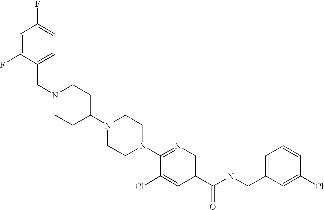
C(N1CCC(N2CCN(C3=NC=C(C(NCC4=CC=CC(Cl)=C4)=O)C=C3Cl)CC2)CC1)C1=CC=C(F)C=C1F
